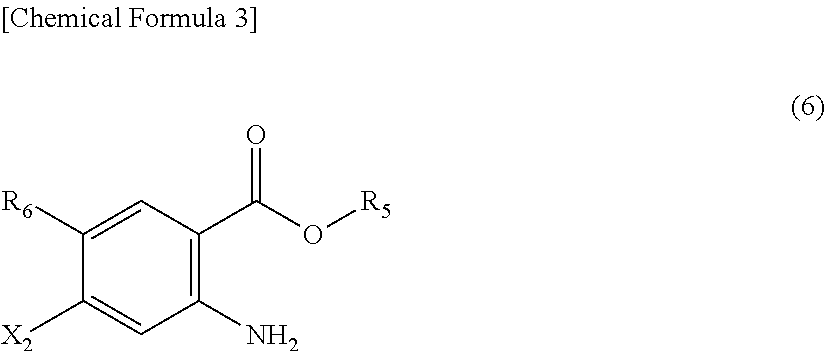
C1([X2])=CC(N)=C(C(O[R5])=O)C=C1[R6]
